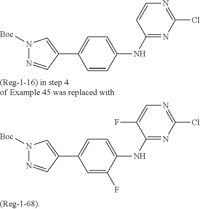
C1=CC(NC2=NC(Cl)=NC=C2)=CC=C1C1=CN([Boc])N=C1.C1=C(F)C(NC2=NC(Cl)=NC=C2F)=CC=C1C1=CN([Boc])N=C1
